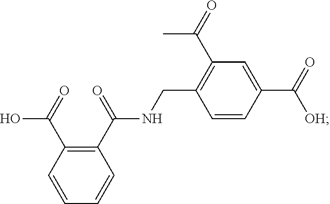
C1(C(NCC2=C(C(C)=O)C=C(C(=O)[OH])C=C2)=O)=C(C(=O)O)C=CC=C1
